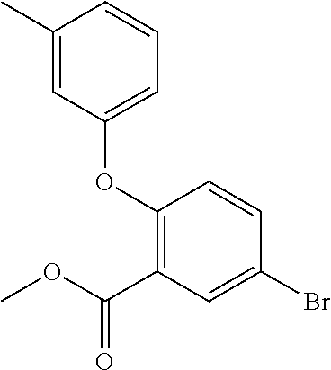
O(C1=C(C(OC)=O)C=C(Br)C=C1)C1=CC=CC(C)=C1
